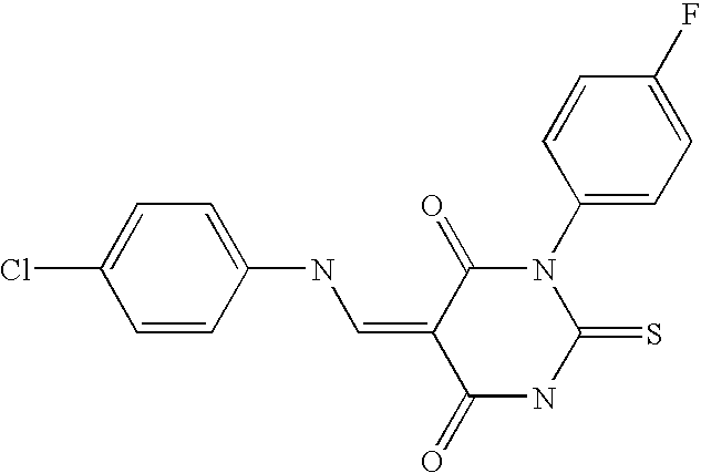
C1=C(Cl)C=CC(NC=C2C(=O)N(C3=CC=C(F)C=C3)C(=S)NC2=O)=C1
